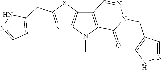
C12=C(N(C)C3=C1C=NN(CC1=CNN=C1)C3=O)N=C(CC1=CC=NN1)S2
